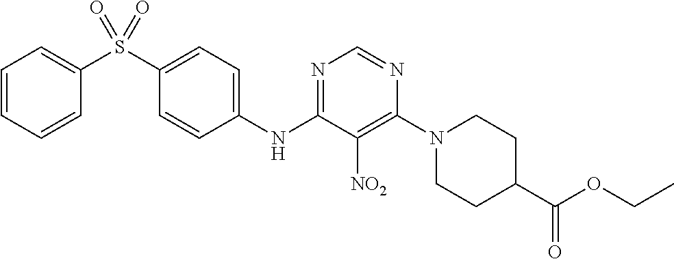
C1(S(C2=CC=CC=C2)(=O)=O)=CC=C(NC2=NC=NC(N3CCC(C(OCC)=O)CC3)=C2[NO2])C=C1
